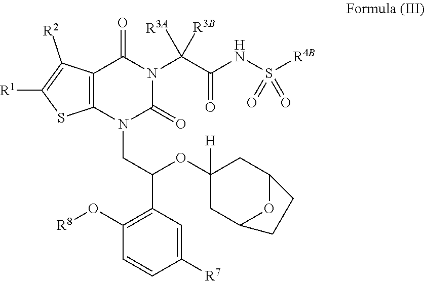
C12=C(N(CC(C3=C(O[R8])C=CC([R7])=C3)OC3([H])CC4OC(C3)CC4)C(=O)N(C(C(NS([R4B])(=O)=O)=O)([R3A])[R3B])C1=O)SC([R1])=C2[R2]
